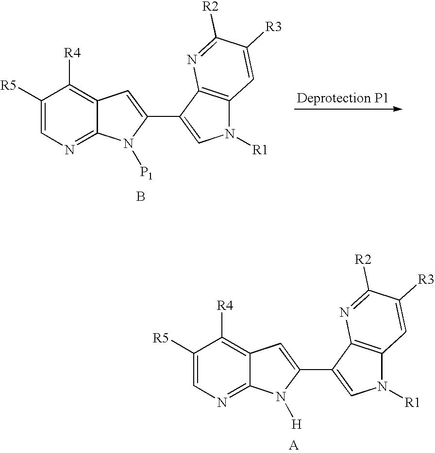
C1([R5])=CN=C2C(=C1[R4])C=C(C1=CN([R1])C3=C1N=C([R2])C([R3])=C3)N2[H].[A].C1([R5])=CN=C2C(=C1[R4])C=C(C1=CN([R1])C3=C1N=C([R2])C([R3])=C3)N2[P1].B
